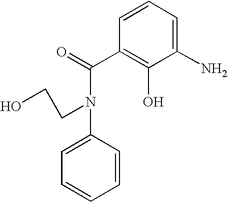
C1=CC=CC(N(CCO)C(=O)C2=C(O)C(N)=CC=C2)=C1
